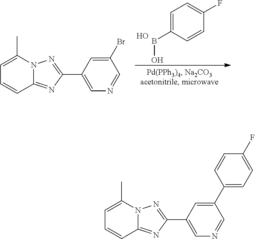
C1=C(BO)C=CC(F)=C1.O.C12=NC(C3=CN=CC(Br)=C3)=NN1C(C)=CC=C2.C12=NC(C3=CN=CC(C4=CC=C(F)C=C4)=C3)=NN1C(C)=CC=C2
